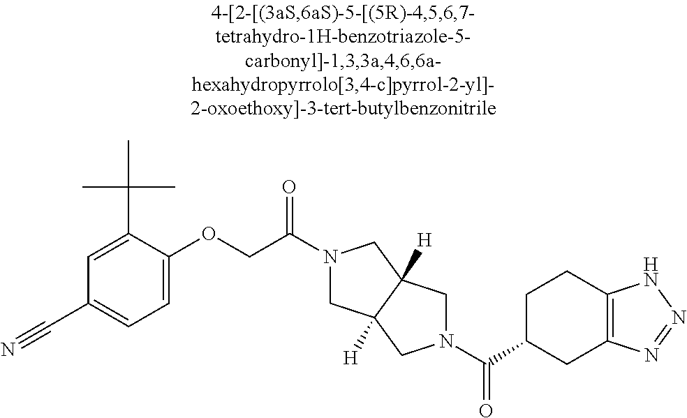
C(C1CC2=C(CC1)NN=N2)(=O)N1CC2([H])CN(C(=O)COC3=CC=C(C#N)C=C3C(C)(C)C)CC2([H])C1
